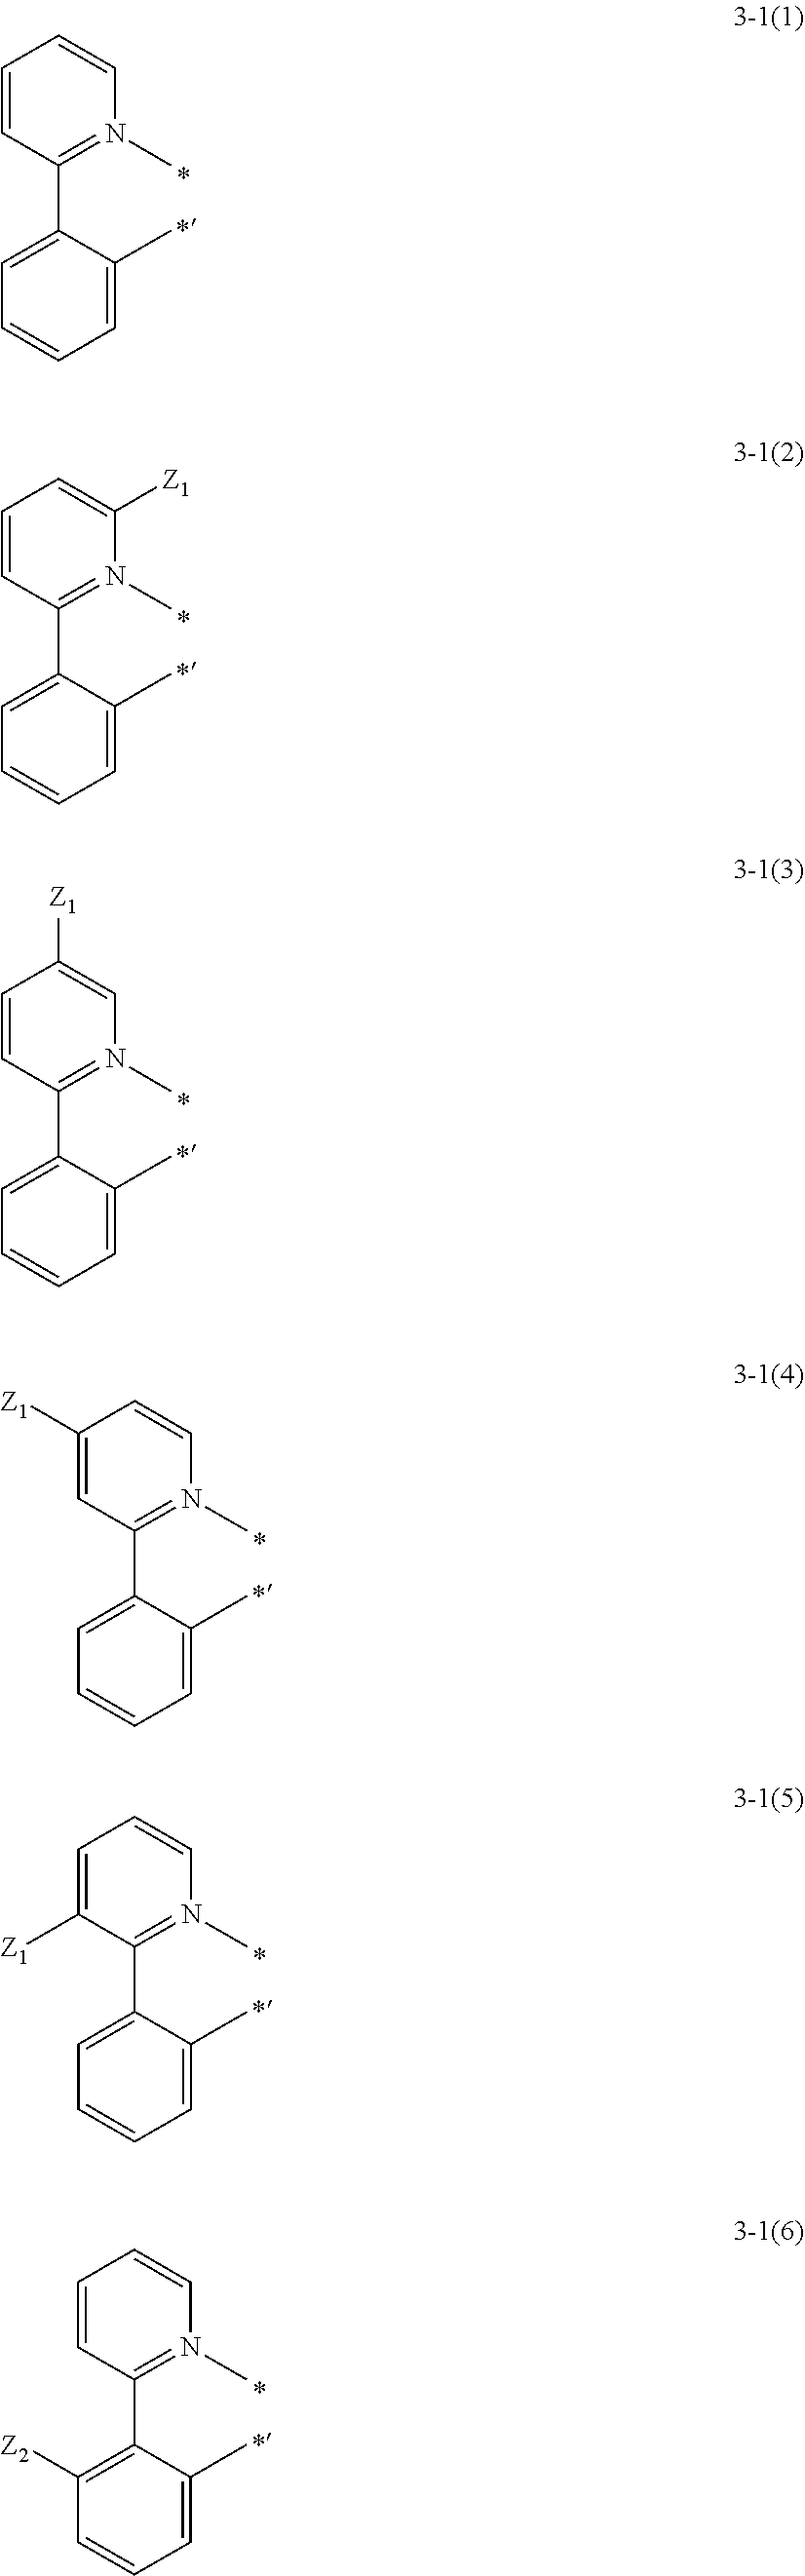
C1=CC(C2=CC=CC=C2C)=N(C)C=C1.C1=CC(C2=CC=CC=C2C)=N(C)C([Z1])=C1.C1=CC(C2=CC=CC=C2C)=N(C)C=C1[Z1].C1([Z1])=CC(C2=CC=CC=C2C)=N(C)C=C1.C1=C([Z1])C(C2=CC=CC=C2C)=N(C)C=C1.C1=CC(C2=C([Z2])C=CC=C2C)=N(C)C=C1
